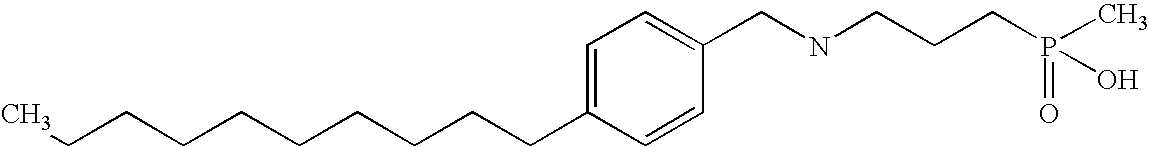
C(CCCCCCCCC1=CC=C(CNCCCP(C)(=O)O)C=C1)C
